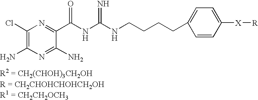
C1(Cl)=C(N)N=C(N)C(C(NC(NCCCCC2=CC=C([X][R])C=C2)=N)=O)=N1
